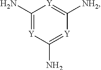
[Y]1=C(N)[Y]=C([NH2])[Y]=C1N
